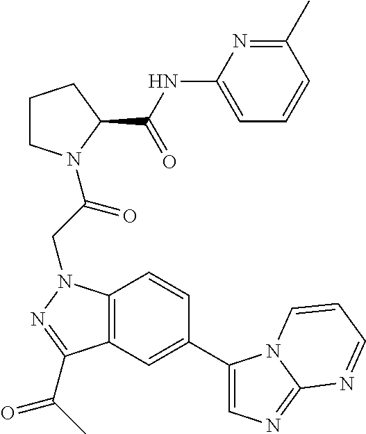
C1CN(C(CN2C3=C(C(C(C)=O)=N2)C=C(C2=CN=C4N2C=CC=N4)C=C3)=O)C(C(NC2=CC=CC(C)=N2)=O)C1
